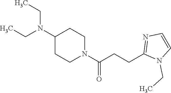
C1(N(CC)CC)CCN(C(CCC2=NC=CN2CC)=O)CC1
